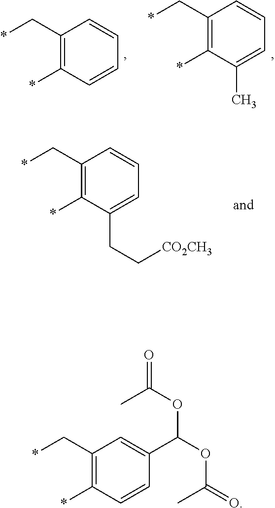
*CC1=C(*)C=CC=C1.*CC1=C(*)C(C)=CC=C1.*CC1=C(*)C(CC[CO2CH3])=CC=C1.*CC1=C(*)C=CC(C(OC(=O)C)OC(=O)C)=C1
